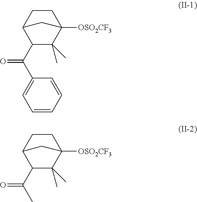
C1CC2C(C(C3=CC=CC=C3)=O)C(C)(C)C1([OSO2CF3])C2.C1CC2C(C(C)=O)C(C)(C)C1([OSO2CF3])C2
